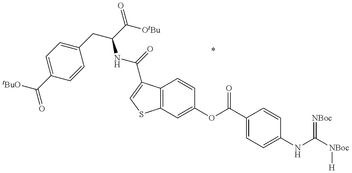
[tBuO]C(=O)C1=CC=C(CC(NC(=O)C2=CSC3=C2C=CC(OC(=O)C2=CC=C(NC(=[NBoc])[NBoc][H])C=C2)=C3)C(=O)[OtBu])C=C1
